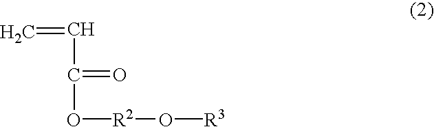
C=CC(=O)O[R2]O[R3]
